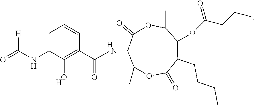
[H  N](C1C(=O)OC(C)C(OC(CCC)=O)C(CCCC)C(=O)OC1C)C(C1=C(O)C(NC(=O)[H])=CC=C1)=O.[H]
